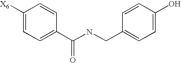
C1([X6])=CC=C(C(NCC2=CC=C(O)C=C2)=O)C=C1
